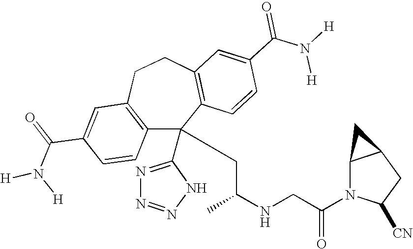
C1(C(=O)N([H])[H])=CC2=C(C=C1)C(C1=NN=NN1)(CC(NCC(N1C([CN])CC3C1C3)=O)C)C1=C(CC2)C=C(C(N([H])[H])=O)C=C1
